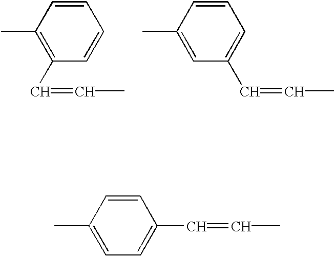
C1=CC(C)=C(C=CC)C=C1.C1=CC(C)=CC(C=CC)=C1.C1=CC(C)=CC=C1C=CC
